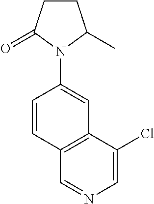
C1(Cl)=CN=CC2=C1C=C(N1C(C)CCC1=O)C=C2
